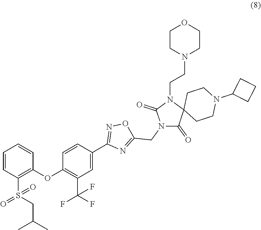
C1=CC(S(CC(C)C)(=O)=O)=C(OC2=C(C(F)(F)F)C=C(C3=NOC(CN4C(=O)C5(N(CCN6CCOCC6)C4=O)CCN(C4CCC4)CC5)=N3)C=C2)C=C1
